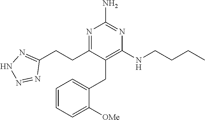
N(CCCC)C1=C(CC2=CC=CC=C2[OMe])C(CCC2=NNN=N2)=NC(N)=N1
